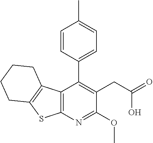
C12=C(N=C(OC)C(CC(=O)O)=C1C1=CC=C(C)C=C1)SC1=C2CCCC1
